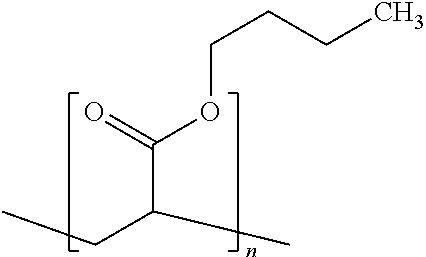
C(C(C)CC)(=O)OCCCC
